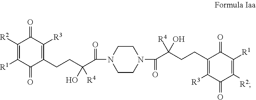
C1(CCC(C(=O)N2CCN(C(=O)C(CCC3=C([R3])C(=O)C([R2])=C([R1])C3=O)([R4])O)CC2)(O)[R4])=C([R3])C(=O)C([R2])=C([R1])C1=O
